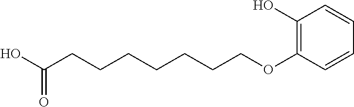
C1(OCCCCCCCC(O)=O)=C(O)C=CC=C1
